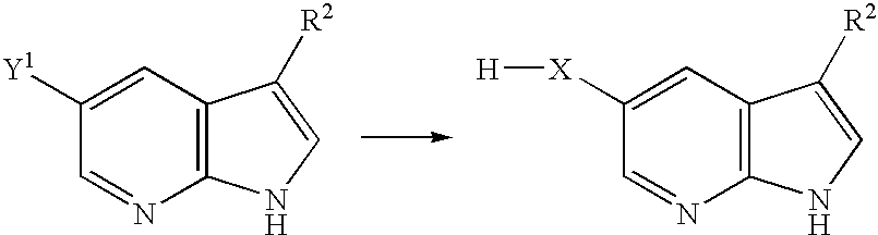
C1([Y1])=CC2=C(N=C1)NC=C2[R2].C1([X][H])=CC2=C(N=C1)NC=C2[R2]
